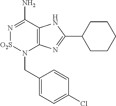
C12=C(C(N)=N[O2S]N1CC1=CC=C(Cl)C=C1)NC(C1CCCCC1)=N2
